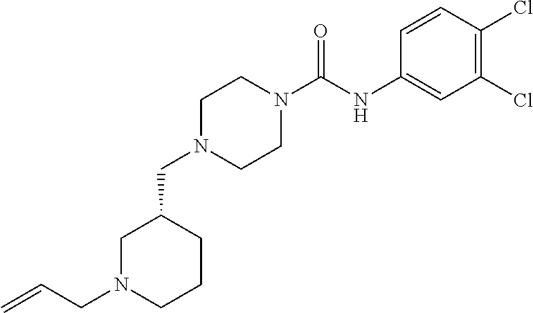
C1N(C(NC2=CC(Cl)=C(Cl)C=C2)=O)CCN(CC2CN(CC=C)CCC2)C1
